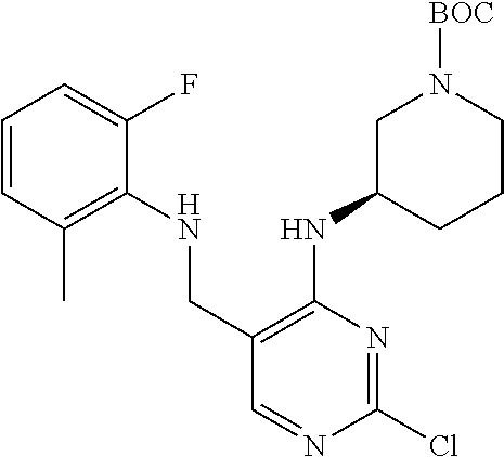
C1(CNC2=C(C)C=CC=C2F)=C(NC2CCCN([BOC])C2)N=C(Cl)N=C1
